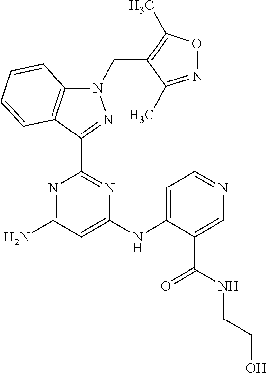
N1(CC2=C(C)ON=C2C)C2=C(C(C3=NC(NC4=CC=NC=C4C(NCCO)=O)=CC(N)=N3)=N1)C=CC=C2
